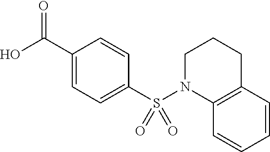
C1(C(=O)O)=CC=C(S(N2C3=C(CCC2)C=CC=C3)(=O)=O)C=C1
